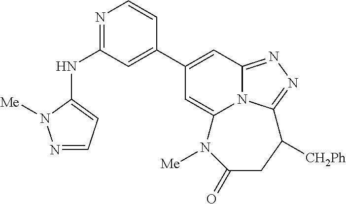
N1=C(NC2=CC=NN2[Me])C=C(C2=CC3=NN=C4N3C(=C2)N([Me])C(=O)CC4[CH2Ph])C=C1
